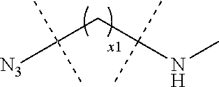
[N3]C(CC(NC)(C)C)(C)C
